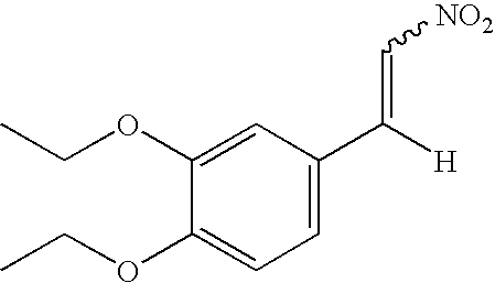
C1=C(C([H])=C[NO2])C=C(OCC)C(OCC)=C1
